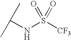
C(NS(=O)([CF3])=O)(C)C
